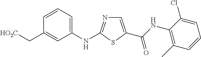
C1(NC2=NC=C(C(NC3=C(C)C=CC=C3Cl)=O)S2)=CC=CC(C[HO2C])=C1
